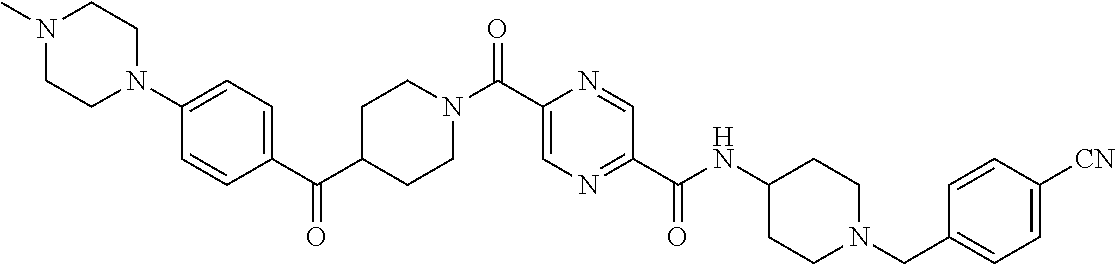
N(C(C1=NC=C(C(=O)N2CCC(C(C3=CC=C(N4CCN(C)CC4)C=C3)=O)CC2)N=C1)=O)C1CCN(CC2=CC=C([CN])C=C2)CC1
